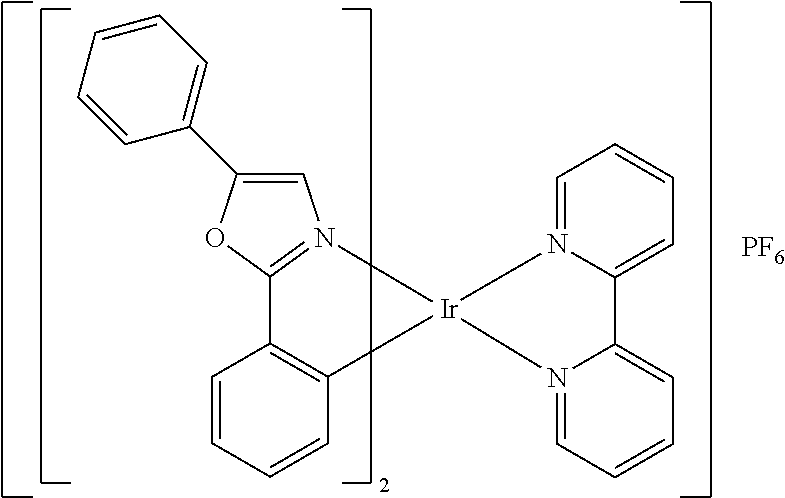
[PF6].C1=C(C2=CC=CC=C2)OC2=N1[Ir]1(C3=C2C=CC=C3)N2=CC=CC=C2C2=CC=CC=N21
